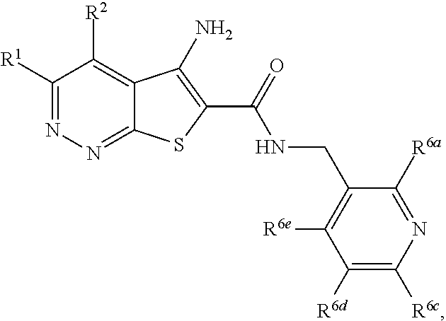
C1([R1])=NN=C2C(=C1[R2])C(N)=C(C(NCC1=C([R6e])C([R6d])=C([R6c])N=C1[R6a])=O)S2
